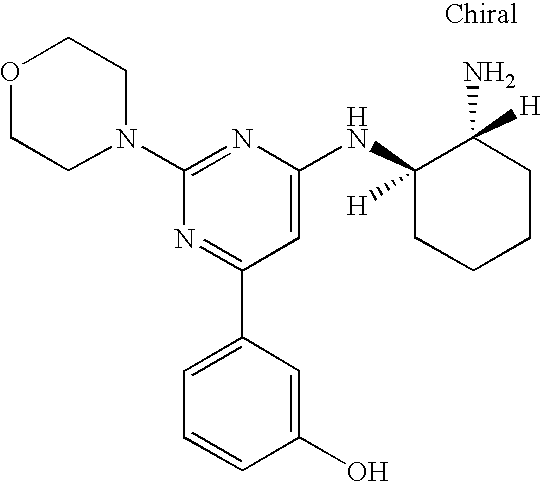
C1(N2CCOCC2)=NC(NC2([H])CCCCC2(N)[H])=CC(C2=CC=CC(O)=C2)=N1
